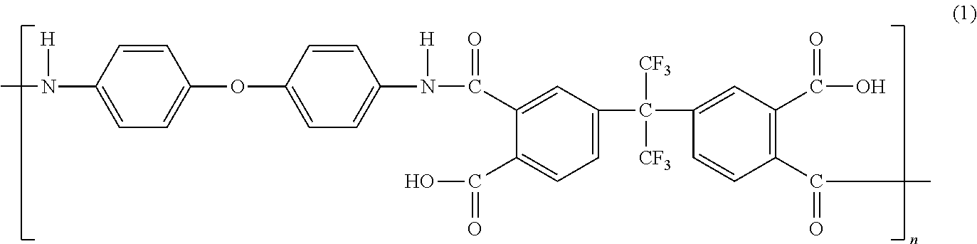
C1=C(N([H])C)C=CC(OC2=CC=C(N(C(C3=CC(C(C4=CC(C(O)=O)=C(C(=O)C)C=C4)([CF3])[CF3])=CC=C3C(=O)O)=O)[H])C=C2)=C1
